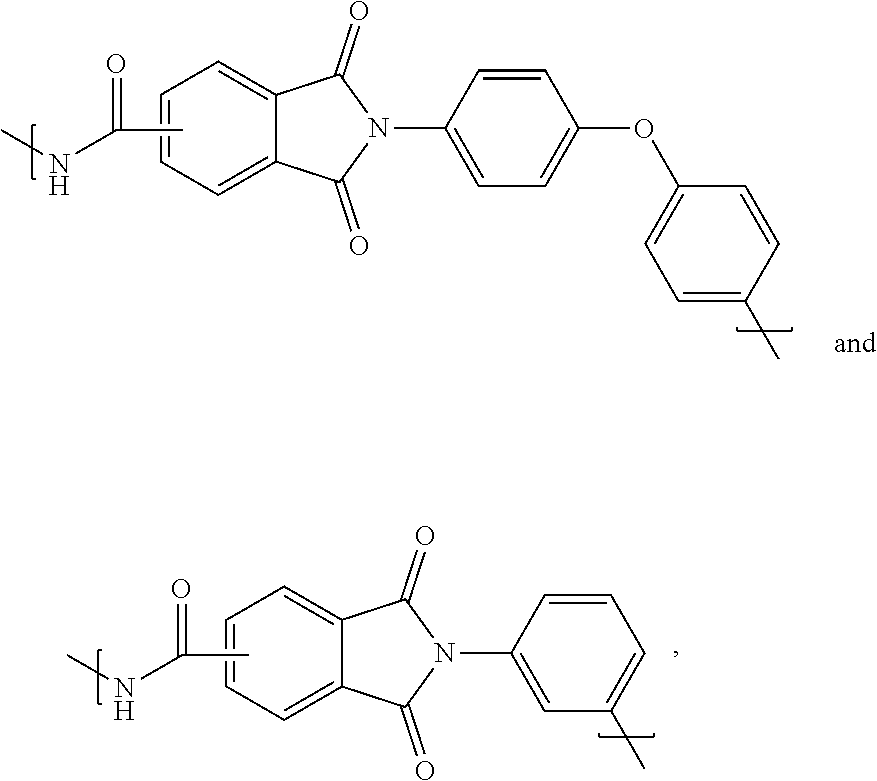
C1=CC=C2C(=C1)C(=O)N(C1=CC=C(OC3=CC=C(C)C=C3)C=C1)C2=O.CC(=O)NC.C1=CC=C2C(=C1)C(=O)N(C1=CC(C)=CC=C1)C2=O.CC(=O)NC
